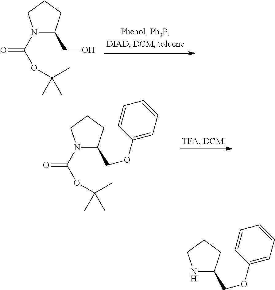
N1(C(OC(C)(C)C)=O)C(CO)CCC1.N1(C(OC(C)(C)C)=O)C(COC2=CC=CC=C2)CCC1.N1C(COC2=CC=CC=C2)CCC1
